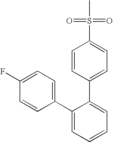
C1=CC(C2=CC=CC=C2C2=CC=C(F)C=C2)=CC=C1S(=O)(=O)C
